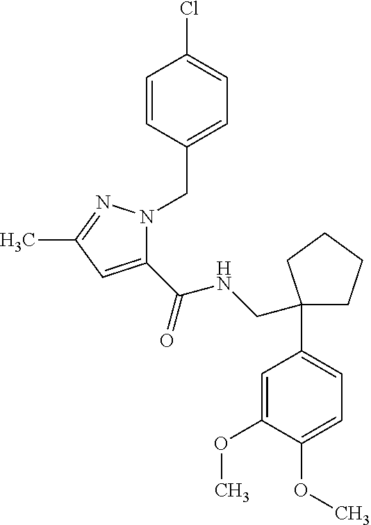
O(C1=CC=C(C2(CNC(=O)C3=CC(C)=NN3CC3=CC=C(Cl)C=C3)CCCC2)C=C1OC)C
